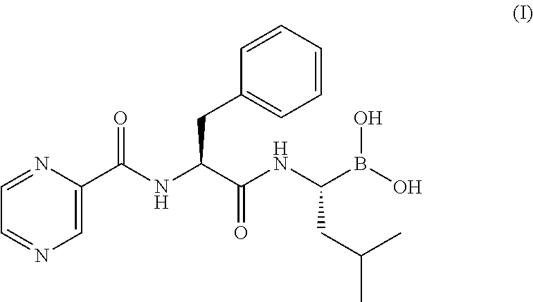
C1=NC(C(NC(C(NC(B(O)O)CC(C)C)=O)CC2=CC=CC=C2)=O)=CN=C1
